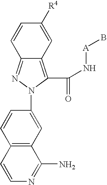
C12=C(C(N[A]B)=O)N(C3=CC4=C(C=C3)C=CN=C4N)N=C1C=CC([R4])=C2
